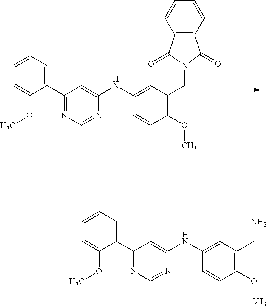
C1(C2=NC=NC(NC3=CC(CN4C(=O)C5=C(C=CC=C5)C4=O)=C(OC)C=C3)=C2)=CC=CC=C1OC.C1(C2=NC=NC(NC3=CC(CN)=C(OC)C=C3)=C2)=CC=CC=C1OC
